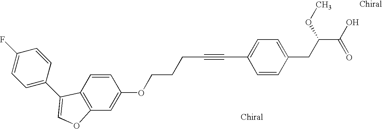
C12=C(C=C(OCCCC#CC3=CC=C(CC(OC)C(O)=O)C=C3)C=C1)OC=C2C1=CC=C(F)C=C1
